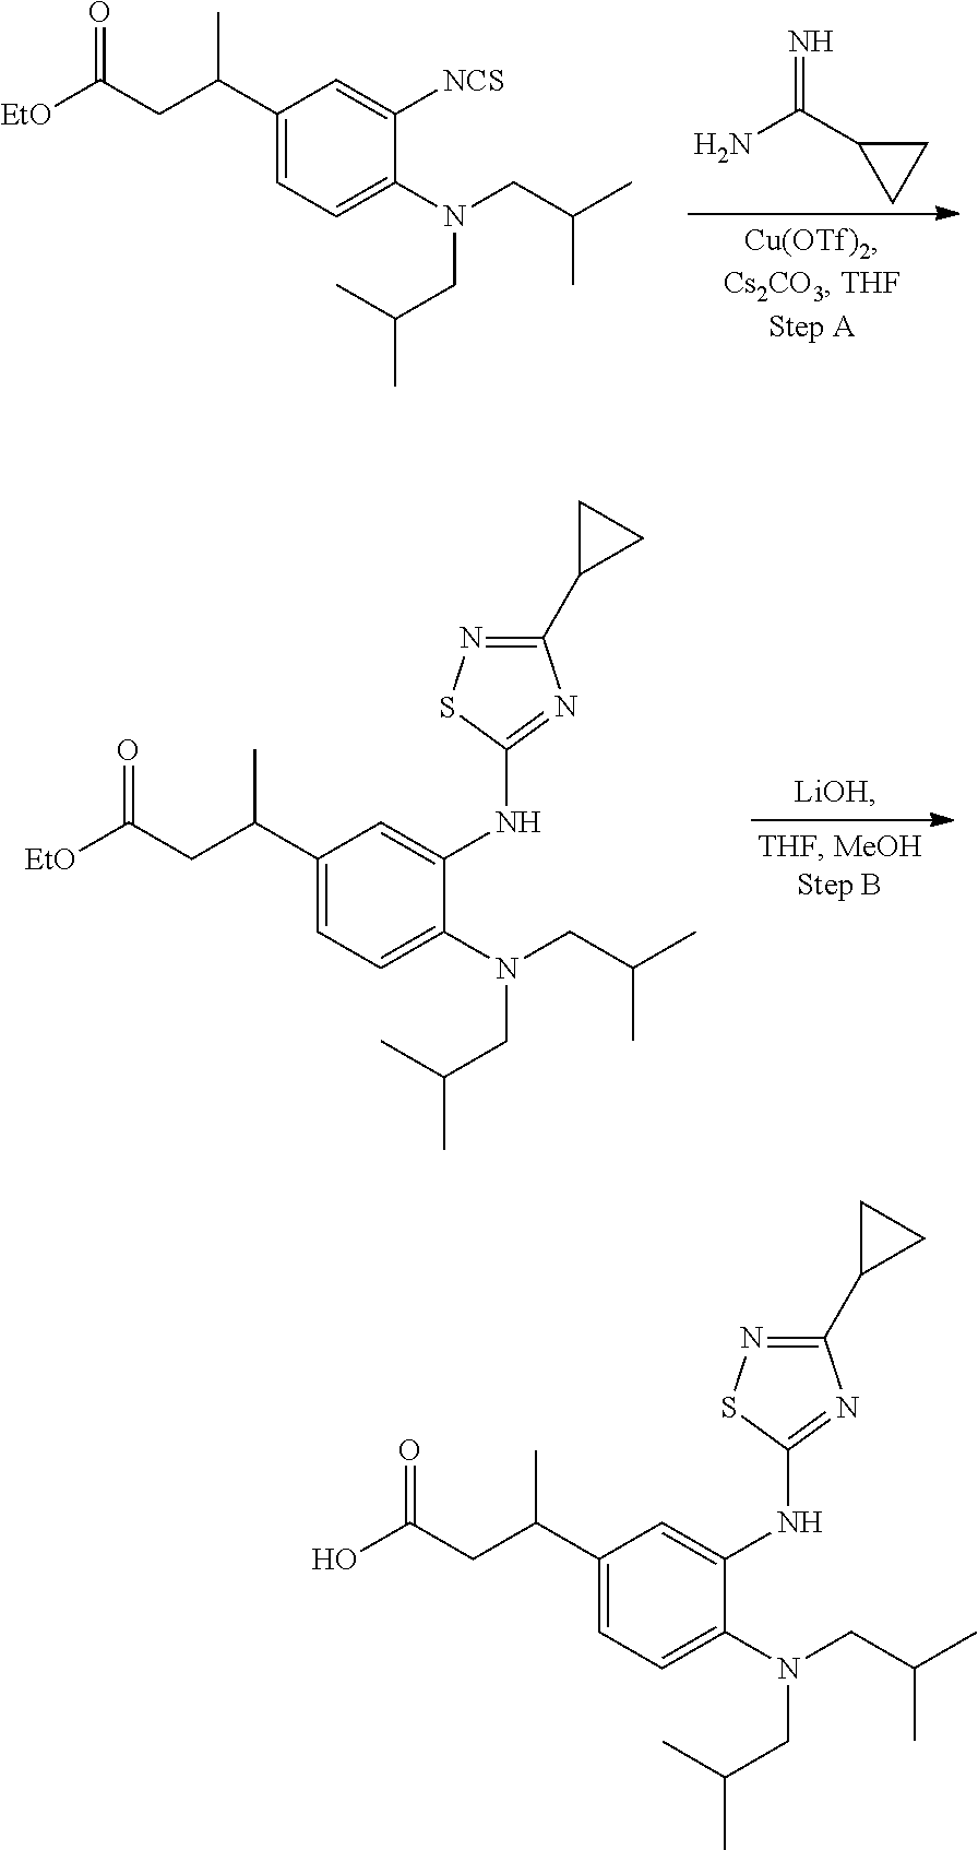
C1(C(CC(=O)[EtO])C)=CC=C(N(CC(C)C)CC(C)C)C([NCS])=C1.NC(C1CC1)=N.C1(C(CC(=O)[EtO])C)=CC=C(N(CC(C)C)CC(C)C)C(NC2=NC(C3CC3)=NS2)=C1.C1(C(CC(=O)O)C)=CC=C(N(CC(C)C)CC(C)C)C(NC2=NC(C3CC3)=NS2)=C1
